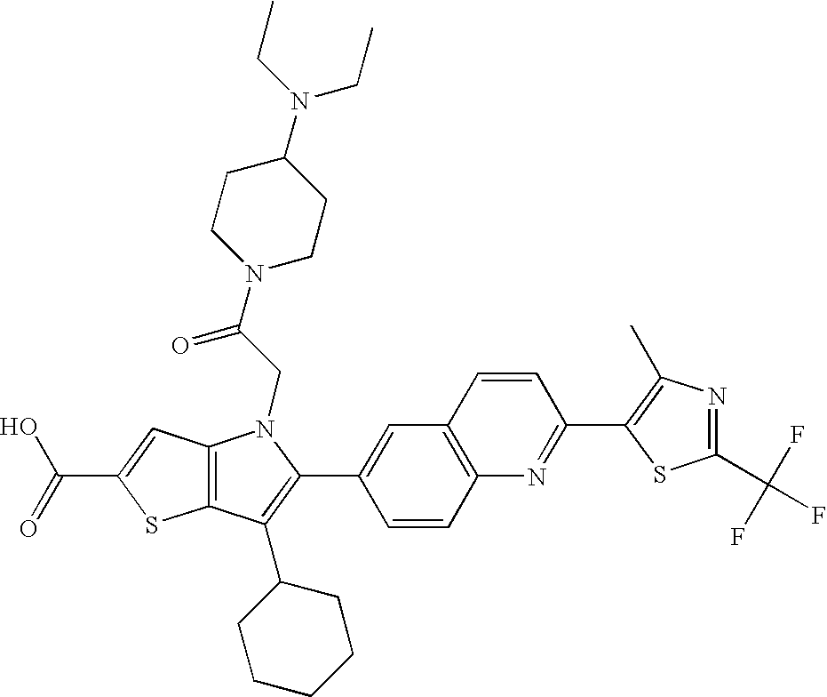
C(C1=CC2=C(S1)C(C1CCCCC1)=C(C1=CC3=C(C=C1)N=C(C1=C(C)N=C(C(F)(F)F)S1)C=C3)N2CC(N1CCC(N(CC)CC)CC1)=O)(=O)O
